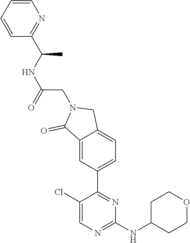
C1(Cl)=CN=C(NC2CCOCC2)N=C1C1=CC=C2C(=C1)C(=O)N(CC(NC(C1=NC=CC=C1)C)=O)C2
